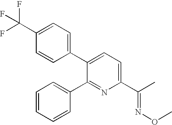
C1(C(F)(F)F)=CC=C(C2=CC=C(C(C)=NOC)N=C2C2=CC=CC=C2)C=C1
